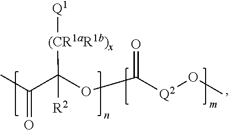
C([(CR1aR1b)x][Q1])([R2])(OC([Q2]OC)=O)C(C)=O
